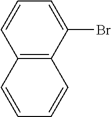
C12=C(C(Br)=CC=C1)C=CC=C2
